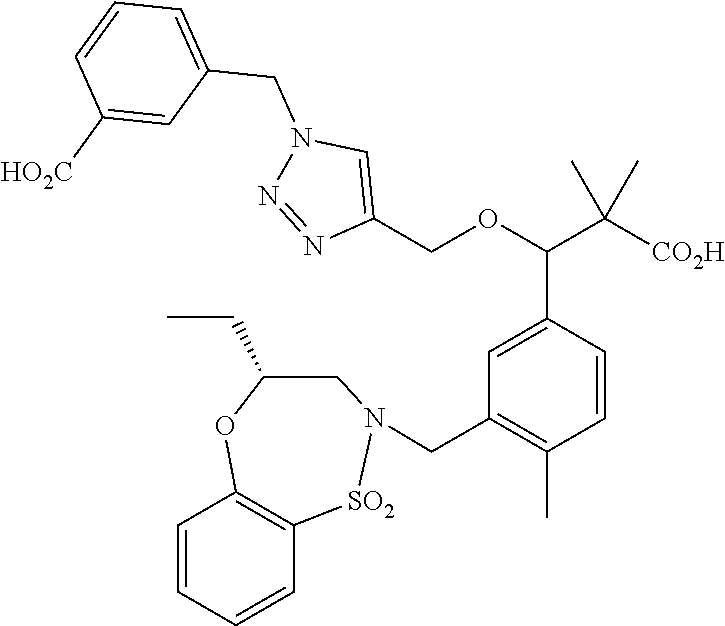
C1=CC=CC2=C1OC(CC)CN(CC1=C(C)C=CC(C(C([CO2H])(C)C)OCC3=CN(CC4=CC=CC([HO2C])=C4)N=N3)=C1)[SO2]2
